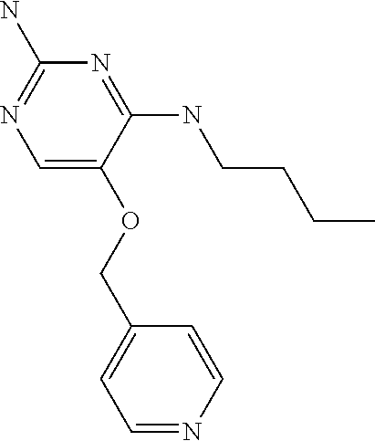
C1=C(OCC2=CC=NC=C2)C(NCCCC)=NC(N)=N1
